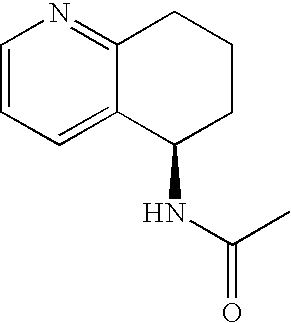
C1=CC=C2C(=N1)CCCC2NC(=O)C
